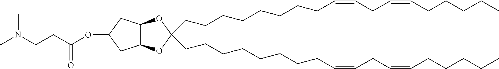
C(CCCCCCCC=CCC=CCCCCC)C1(CCCCCCCCC=CCC=CCCCCC)OC2C(O1)CC(OC(CCN(C)C)=O)C2
